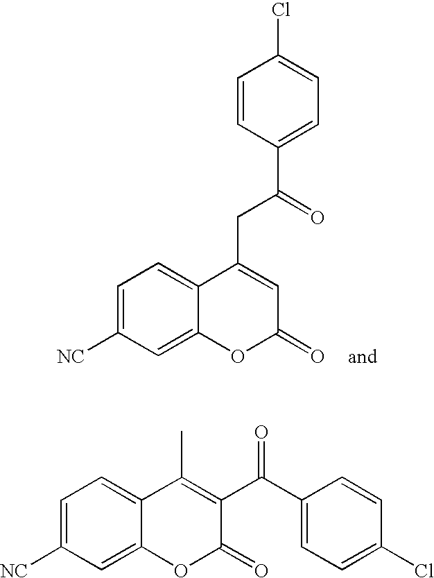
C1=C([NC])C=C2C(=C1)C(CC(C1=CC=C(Cl)C=C1)=O)=CC(=O)O2.C1=C([NC])C=C2C(=C1)C(C)=C(C(C1=CC=C(Cl)C=C1)=O)C(=O)O2
